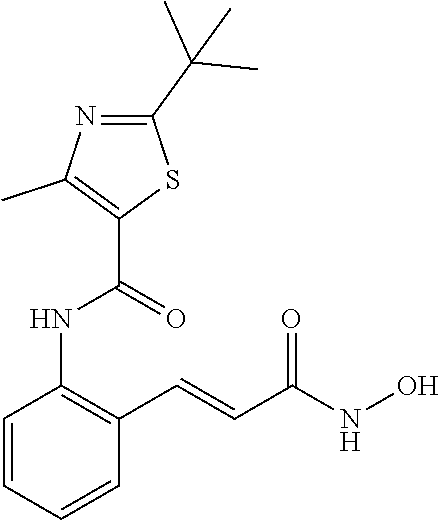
C1=CC=CC(C=CC(NO)=O)=C1NC(C1=C(C)N=C(C(C)(C)C)S1)=O
